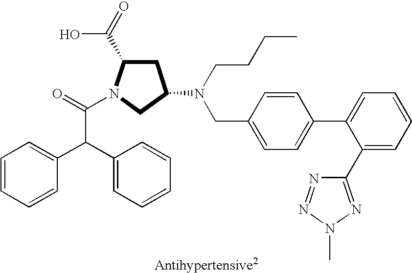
C1=CC=CC(C(C2=CC=CC=C2)C(=O)N2C(C(=O)O)CC(N(CCCC)CC3=CC=C(C4=CC=CC=C4C4=NN(C)N=N4)C=C3)C2)=C1
